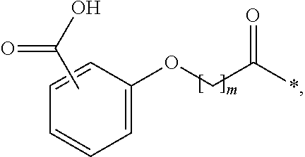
C1(OCC(*)=O)=CC=CC=C1.CC(O)=O
